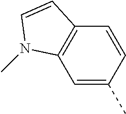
C12=C(C=C(C)C=C1)N(C)C=C2
